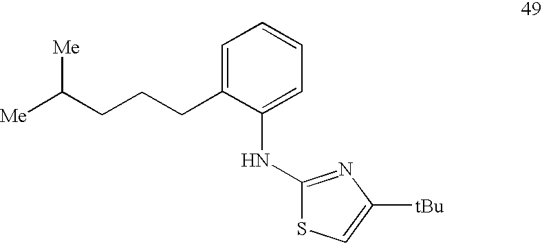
[Me]C(CCCC1=CC=CC=C1NC1=NC([tBu])=CS1)[Me]
